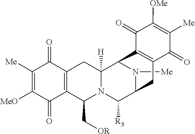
N1([Me])C2C([R3])N3C(C[OR])C4=C(C(=O)C([Me])=C([MeO])C4=O)CC3([H])C1C1=C(C2)C(=O)C([Me])=C([OMe])C1=O
